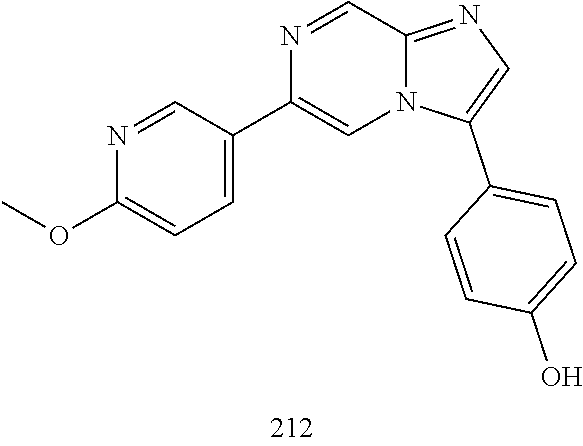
C1(C2=CN3C(=NC=C3C3=CC=C(O)C=C3)C=N2)=CC=C(OC)N=C1
